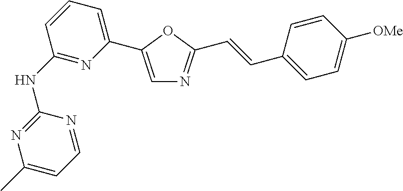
C1(NC2=NC(C3=CN=C(C=CC4=CC=C([OMe])C=C4)O3)=CC=C2)=NC(C)=CC=N1
